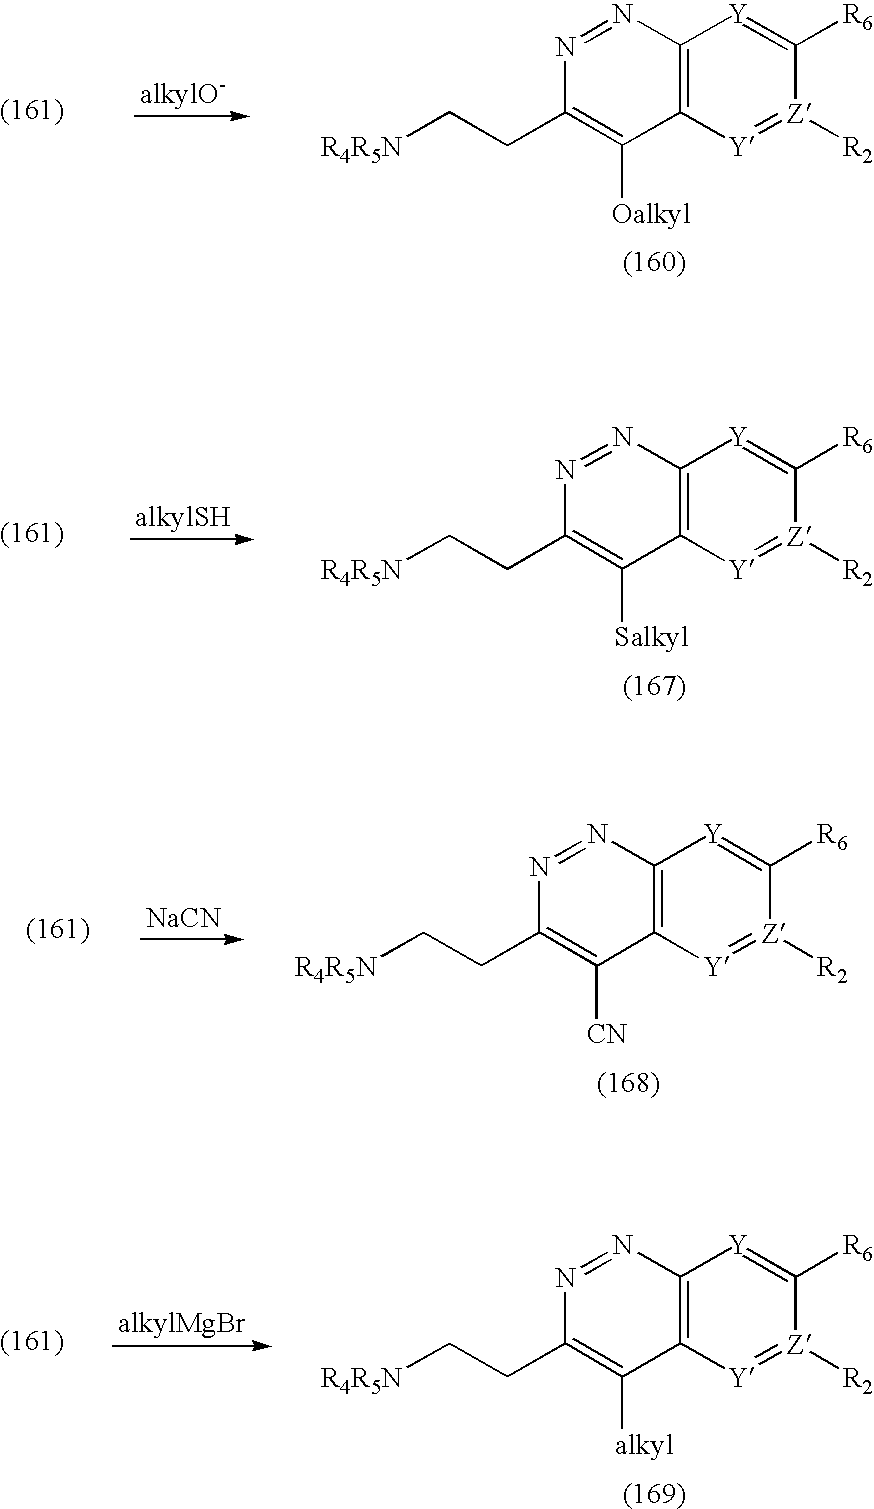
C12=C([Y]=[Z]([R2])C([R6])=[Y]1)C([Oalkyl])=C(CC[R4R5N])N=N2.C12=C([Y]=[Z]([R2])C([R6])=[Y]1)C([Salkyl])=C(CC[R4R5N])N=N2.C12=C([Y]=[Z]([R2])C([R6])=[Y]1)C([CN])=C(CC[R4R5N])N=N2.[NaCN].C12=C([Y]=[Z]([R2])C([R6])=[Y]1)C([alkyl])=C(CC[R4R5N])N=N2
